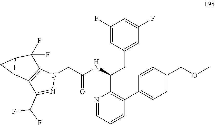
C1(F)=CC(CC(C2=C(C3=CC=C(COC)C=C3)C=CC=N2)NC(CN2C3=C(C(C(F)F)=N2)C2C(C3(F)F)C2)=O)=CC(F)=C1
